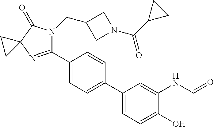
C12(N=C(C3=CC=C(C4=CC=C(O)C(NC=O)=C4)C=C3)N(CC3CN(C(C4CC4)=O)C3)C1=O)CC2
